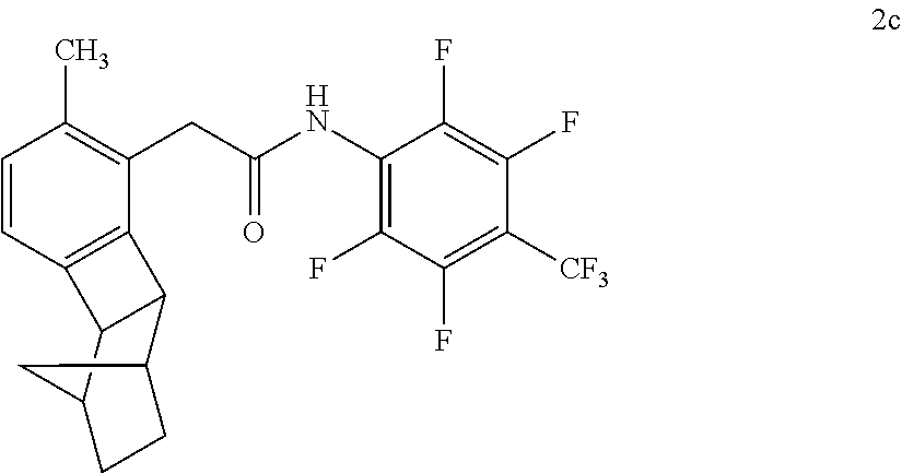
C1=CC2=C(C(CC(NC3=C(F)C(F)=C([CF3])C(F)=C3F)=O)=C1C)C1C3CCC(C21)C3
